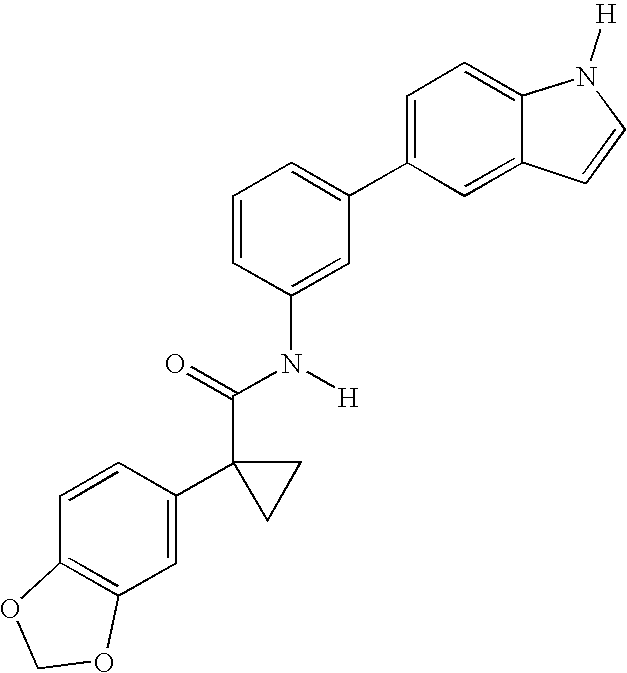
C1(C2=CC=CC(N(C(C3(C4=CC5=C(C=C4)OCO5)CC3)=O)[H])=C2)=CC=C2C(=C1)C=CN2[H]
